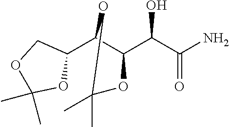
C1(C2C(C(C(N)=O)O)OC(C)(C)O2)COC(C)(C)O1
